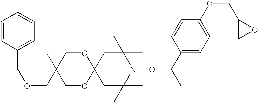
C1C(C)(C)N(OC(C)C2=CC=C(OCC3CO3)C=C2)C(C)(C)CC12OCC(C)(COCC1=CC=CC=C1)CO2
